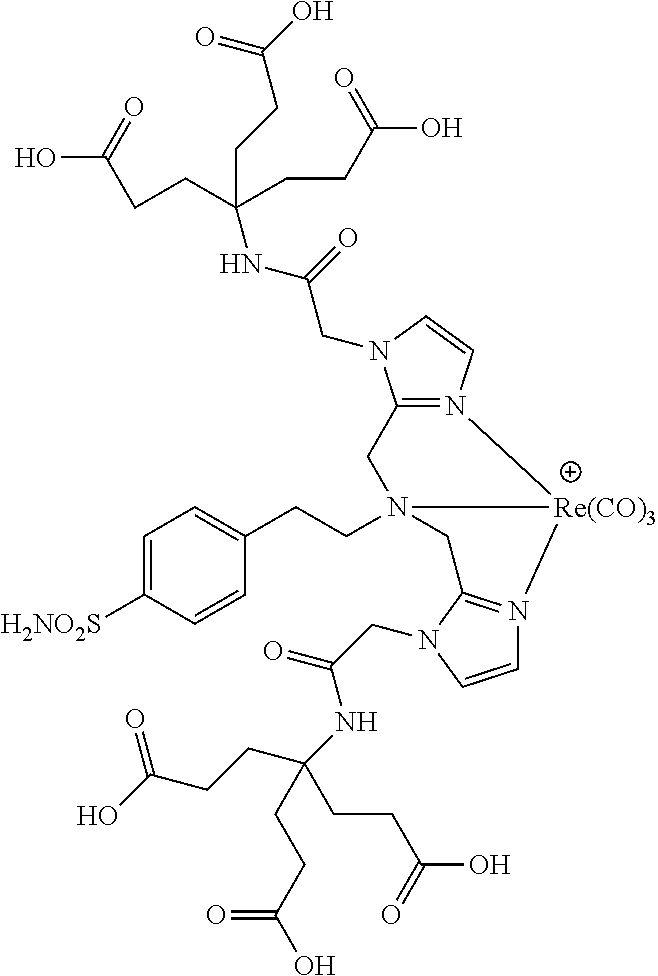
C12=N(C=CN1CC(=O)NC(CCC(=O)O)(CCC(=O)O)CCC(=O)O)[Re(CO)3]1N(CCC3=CC=C([H2NO2S])C=C3)(C2)CC2=N1C=CN2CC(NC(CCC(=O)O)(CCC(=O)O)CCC(O)=O)=O
